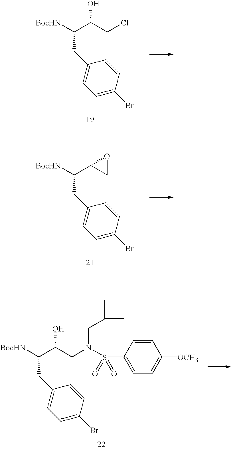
[BocHN]C(C(CCl)O)CC1=CC=C(Br)C=C1.[BocHN]C(C1CO1)CC1=CC=C(Br)C=C1.[BocHN]C(C(CN(S(C1=CC=C([OCH3])C=C1)(=O)=O)CC(C)C)O)CC1=CC=C(Br)C=C1
